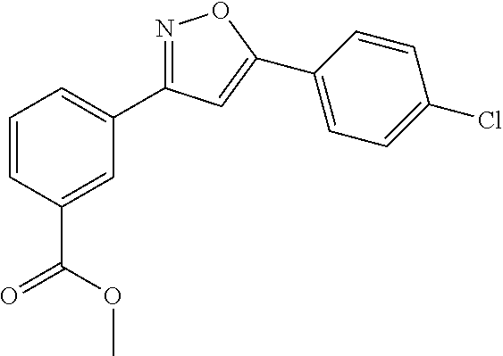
N1=C(C2=CC=CC(C(=O)OC)=C2)C=C(C2=CC=C(Cl)C=C2)O1
